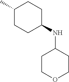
C1(C)CCC(NC2CCOCC2)CC1
